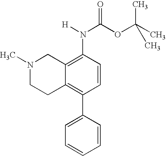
C12=C(N(C(OC(C)(C)C)=O)[H])C=CC(C3=CC=CC=C3)=C1CCN(C)C2
